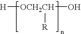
[H][OCH2CH]([R])O
